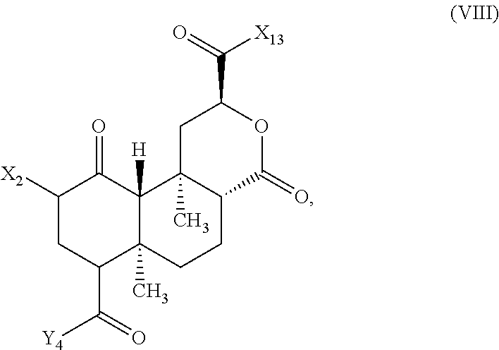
C1([X2])CC(C(=O)[Y4])C2(C)C([H])(C1=O)C1(C)C(CC2)C(=O)OC(C(=O)[X13])C1
